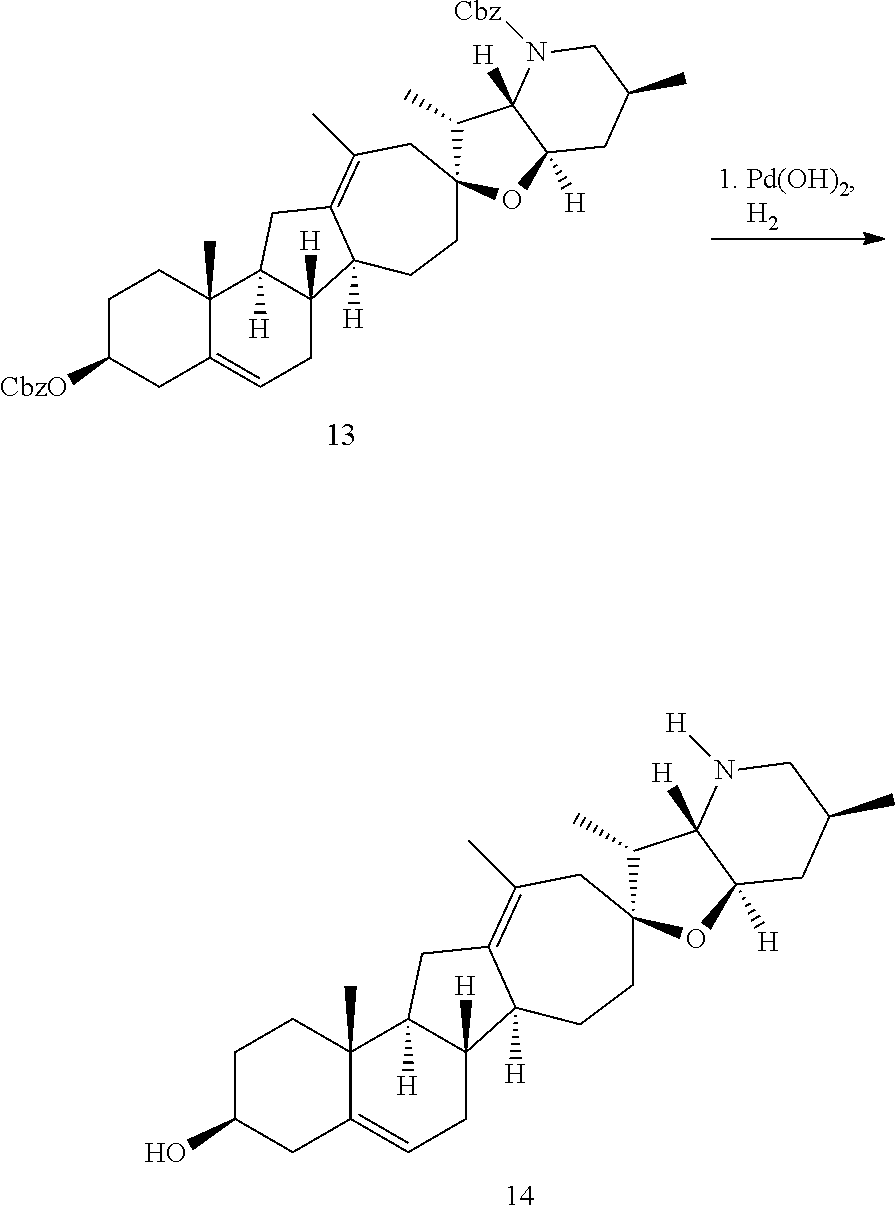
C1C(O)CC2=CCC3([H])C([H])(C2(C)C1)CC1=C(C)CC2(CCC31[H])C(C)C1([H])C([H])(O2)CC(C)CN1[H].C1C([CbzO])CC2=CCC3([H])C([H])(C2(C)C1)CC1=C(C)CC2(CCC31[H])C(C)C1([H])C([H])(O2)CC(C)CN1[Cbz]
